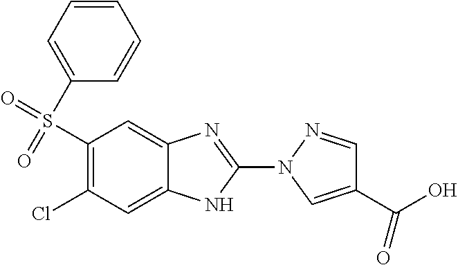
ClC1=C(S(=O)(=O)C2=CC=CC=C2)C=C2C(=C1)NC(N1N=CC(C(O)=O)=C1)=N2
